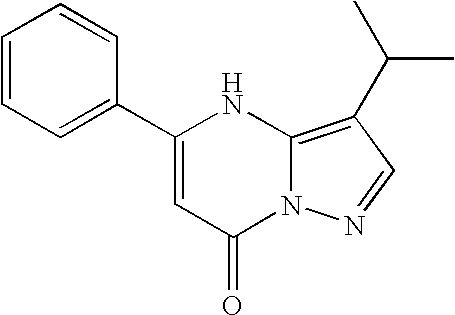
C1=CC=C(C2=CC(=O)N3C(=C(C(C)C)C=N3)N2)C=C1
